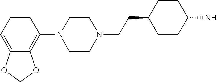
C1=CC=C2C(=C1N1CCN(CCC3CCC(N)CC3)CC1)OCO2
